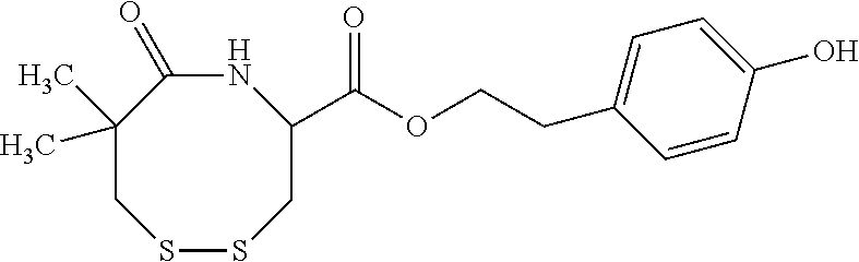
N1C(=O)C(C)(C)CSSCC1C(=O)OCCC1=CC=C(O)C=C1
